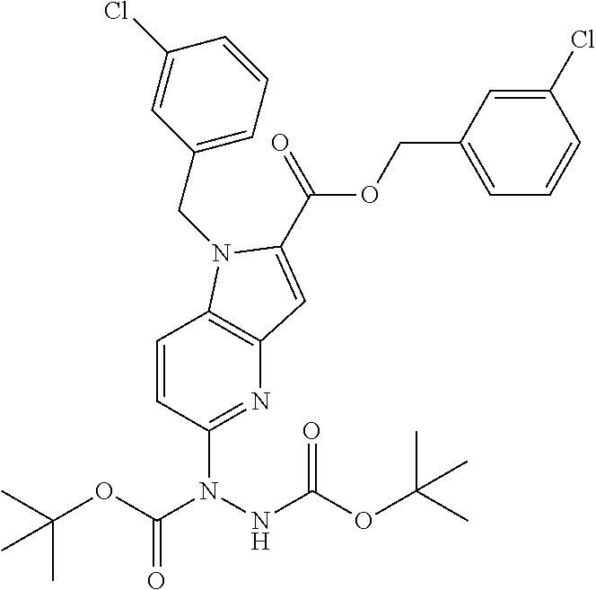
C1=CC(N(C(OC(C)(C)C)=O)NC(OC(C)(C)C)=O)=NC2=C1N(CC1=CC=CC(Cl)=C1)C(C(OCC1=CC=CC(Cl)=C1)=O)=C2
